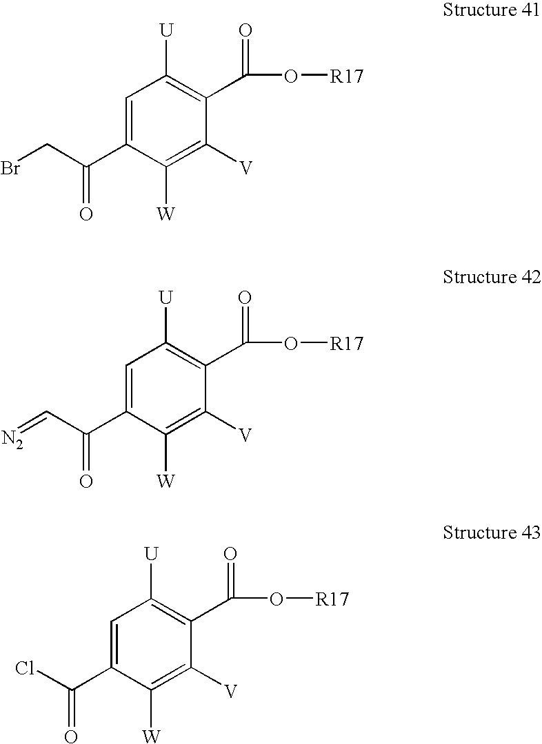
C1=C(C(CBr)=O)C([W])=C([V])C(C(O[R17])=O)=C1[U].C1=C(C(C=[N2])=O)C([W])=C([V])C(C(O[R17])=O)=C1[U].C1=C(C(Cl)=O)C([W])=C([V])C(C(O[R17])=O)=C1[U]
